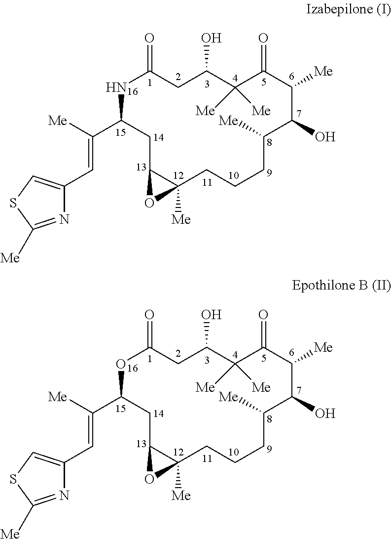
N1=C([Me])SC=C1C=C(C1CC2C([Me])(CCCC([Me])C(O)C([Me])C(=O)C([Me])([Me])C(O)CC(=O)N1)O2)[Me].N1=C([Me])SC=C1C=C(C1CC2C([Me])(CCCC([Me])C(O)C([Me])C(=O)C([Me])([Me])C(O)CC(=O)O1)O2)[Me]
